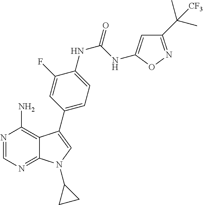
N1=CN=C2C(=C1N)C(C1=CC=C(NC(NC3=CC(C(C)(C)[CF3])=NO3)=O)C(F)=C1)=CN2C1CC1
